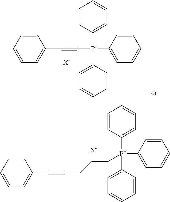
C([P+](C1=CC=CC=C1)(C1=CC=CC=C1)C1=CC=CC=C1)CCC#CC1=CC=CC=C1.[X-].[X-].C1(C#C[P+](C2=CC=CC=C2)(C2=CC=CC=C2)C2=CC=CC=C2)=CC=CC=C1
